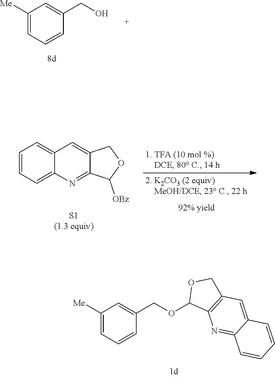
C1([Me])=CC=CC(CO)=C1.C1=CC=C2C(=C1)C=C1C(=N2)C([OBz])OC1.C1([Me])=CC=CC(COC2C3=C(CO2)C=C2C(=N3)C=CC=C2)=C1
